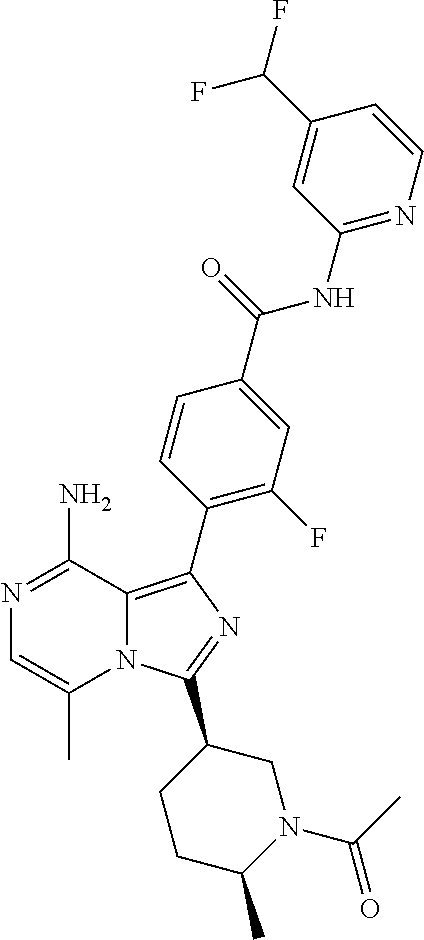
N12C(=C(C3=C(F)C=C(C(=O)NC4=NC=CC(C(F)F)=C4)C=C3)N=C1C1CCC(C)N(C(C)=O)C1)C(N)=NC=C2C
